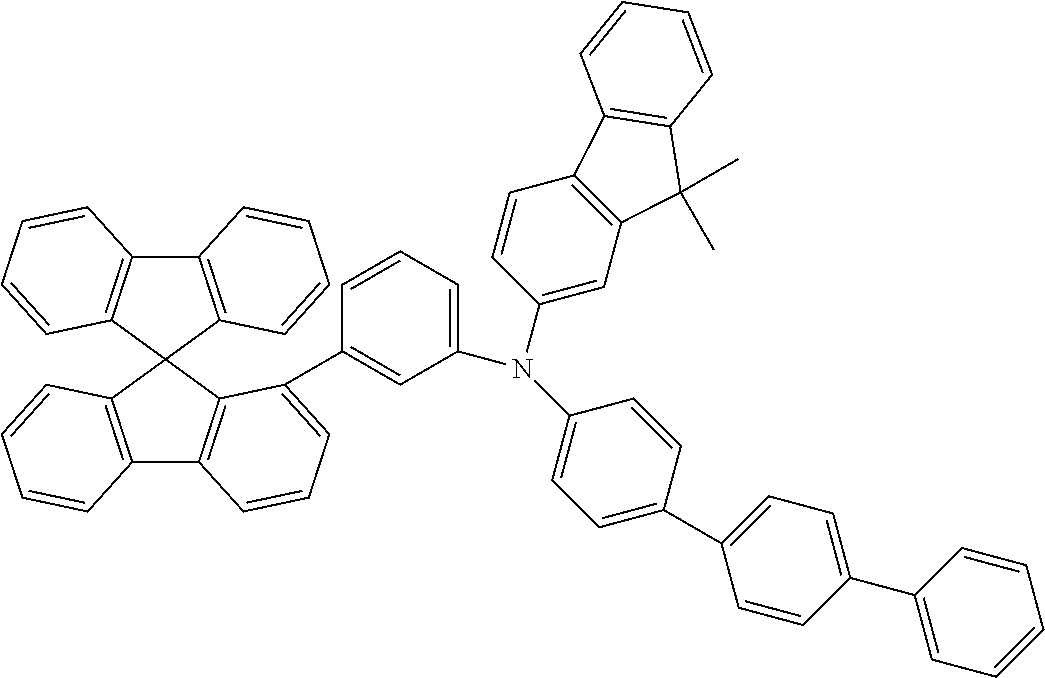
C12=C(C3(C4=C1C=CC=C4)C1=C(C4=C3C(C3=CC(N(C5=CC6=C(C=C5)C5=C(C6(C)C)C=CC=C5)C5=CC=C(C6=CC=C(C7=CC=CC=C7)C=C6)C=C5)=CC=C3)=CC=C4)C=CC=C1)C=CC=C2
